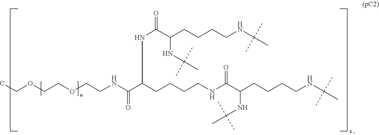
C(OCCOCCNC(C(CCCCNC(C(CCCCNC(C)(C)C)NC(C)(C)C)=O)NC(C(CCCCNC(C)(C)C)NC(C)(C)C)=O)=O)C
